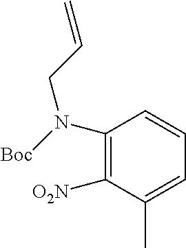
C1(N([Boc])CC=C)=C([O2N])C(C)=CC=C1
